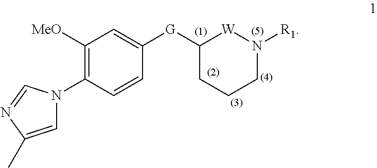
[G](C1CCCN([R1])[W]1)C1=CC([MeO])=C(N2C=C(C)N=C2)C=C1
